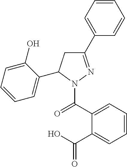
C1(C2=CC=CC=C2)=NN(C(C2=CC=CC=C2C(O)=O)=O)C(C2=CC=CC=C2O)C1
